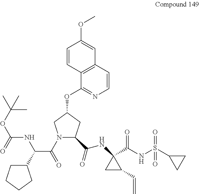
N(C1(C(NS(C2CC2)(=O)=O)=O)CC1C=C)C(C1N(C(=O)C(C2CCCC2)NC(OC(C)(C)C)=O)CC(OC2=NC=CC3=C2C=CC(OC)=C3)C1)=O
